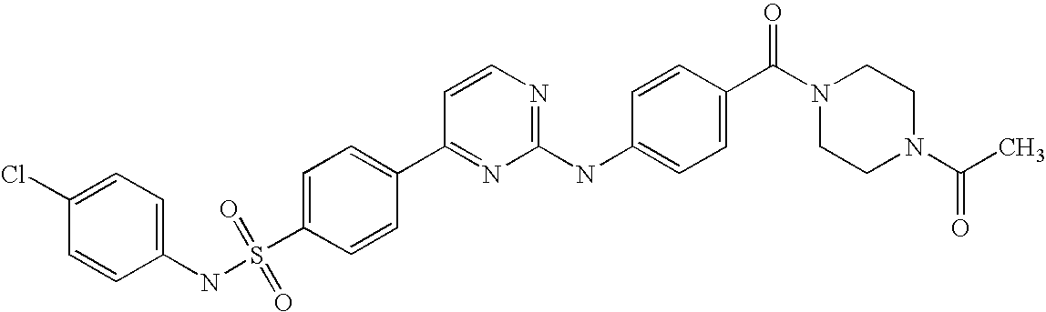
C1(C2=NC(NC3=CC=C(C(=O)N4CCN(C(=O)C)CC4)C=C3)=NC=C2)=CC=C(S(NC2=CC=C(Cl)C=C2)(=O)=O)C=C1
